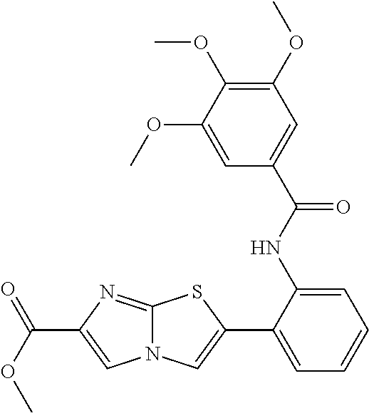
C12=NC(C(OC)=O)=CN1C=C(C1=CC=CC=C1NC(C1=CC(OC)=C(OC)C(OC)=C1)=O)S2
